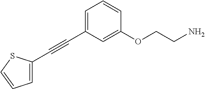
C1=C(C#CC2=CC=CS2)C=C(OCCN)C=C1
